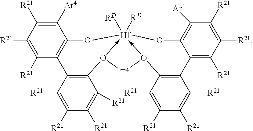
C1([R21])=C([R21])C([R21])=C([Ar4])C2=C1C1=C(C([R21])=C([R21])C([R21])=C1[R21])O1->[Hf]3([RD])([RD])(-O(C4=C(C5=C([R21])C([R21])=C([R21])C([Ar4])=C5O3)C([R21])=C([R21])C([R21])=C4[R21])[T4]1)O2
